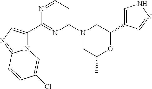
N12C(C3=NC(N4CC(C)OC(C5=CNN=C5)C4)=CC=N3)=CN=C1C=CC(Cl)=C2
